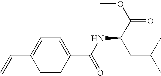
C1=C(C=C)C=CC(C(NC(C(=O)OC)CC(C)C)=O)=C1
